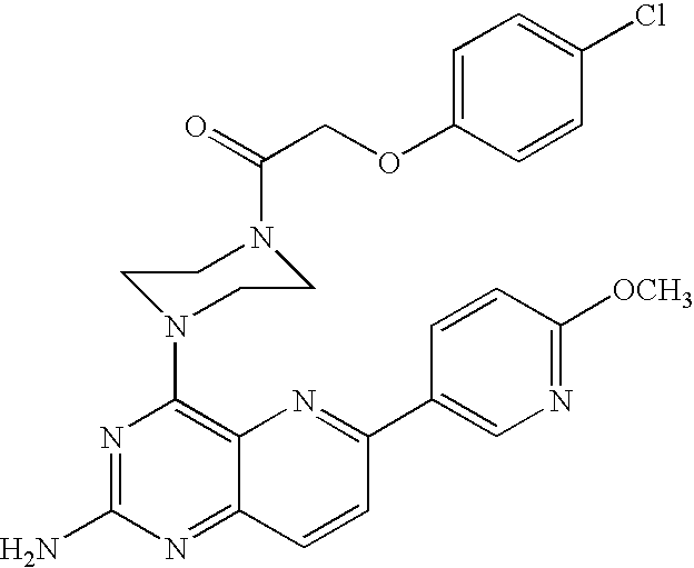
N1=C(N)N=C2C(=C1N1CCN(C(=O)COC3=CC=C(Cl)C=C3)CC1)N=C(C1=CN=C([OCH3])C=C1)C=C2
